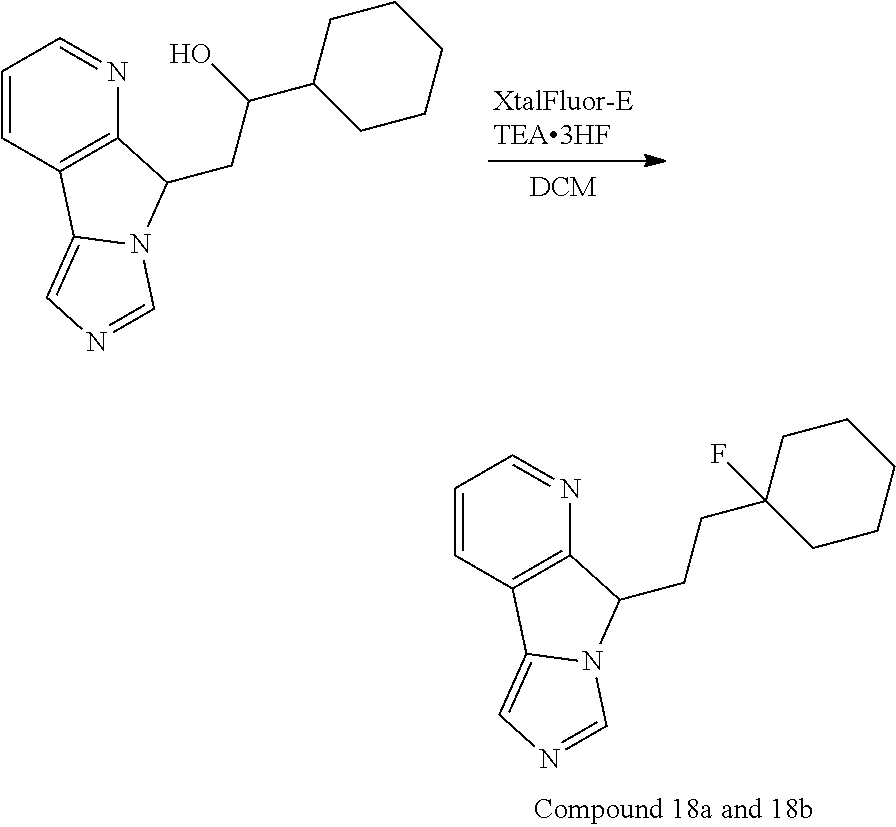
C1=CC2=C(N=C1)C(CC(C1CCCCC1)O)N1C2=CN=C1.[XtalFluor-ETEA3HF].[DCM].C1=CC2=C(N=C1)C(CCC1(F)CCCCC1)N1C2=CN=C1
